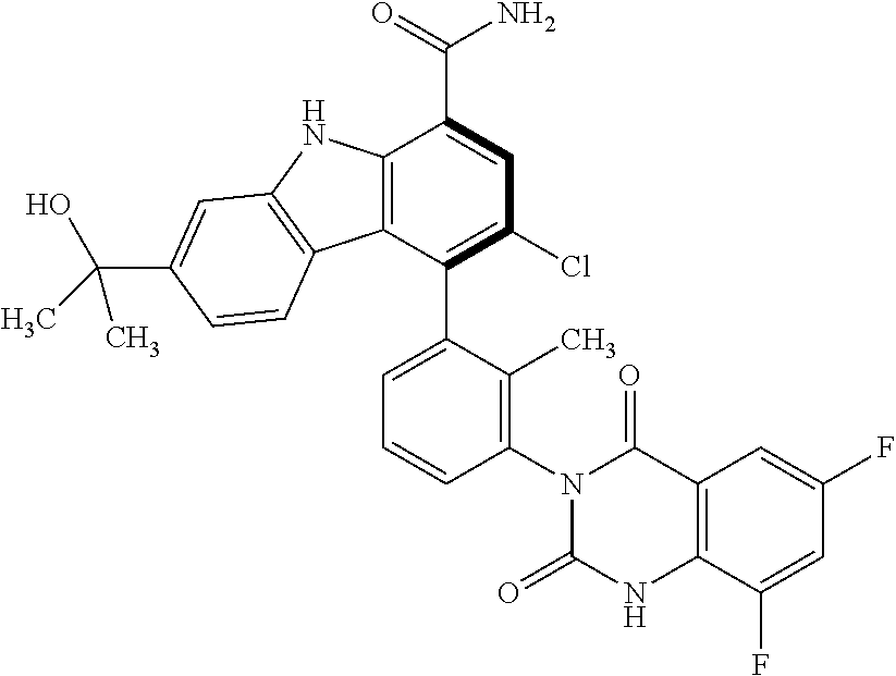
C12=C(C(C3=CC=CC(N4C(=O)NC5=C(C4=O)C=C(F)C=C5F)=C3C)=C(Cl)C=C1C(=O)N)C1=C(N2)C=C(C(C)(O)C)C=C1
